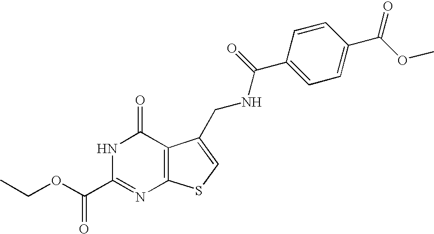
N1C(C(OCC)=O)=NC2=C(C1=O)C(CNC(C1=CC=C(C(OC)=O)C=C1)=O)=CS2
